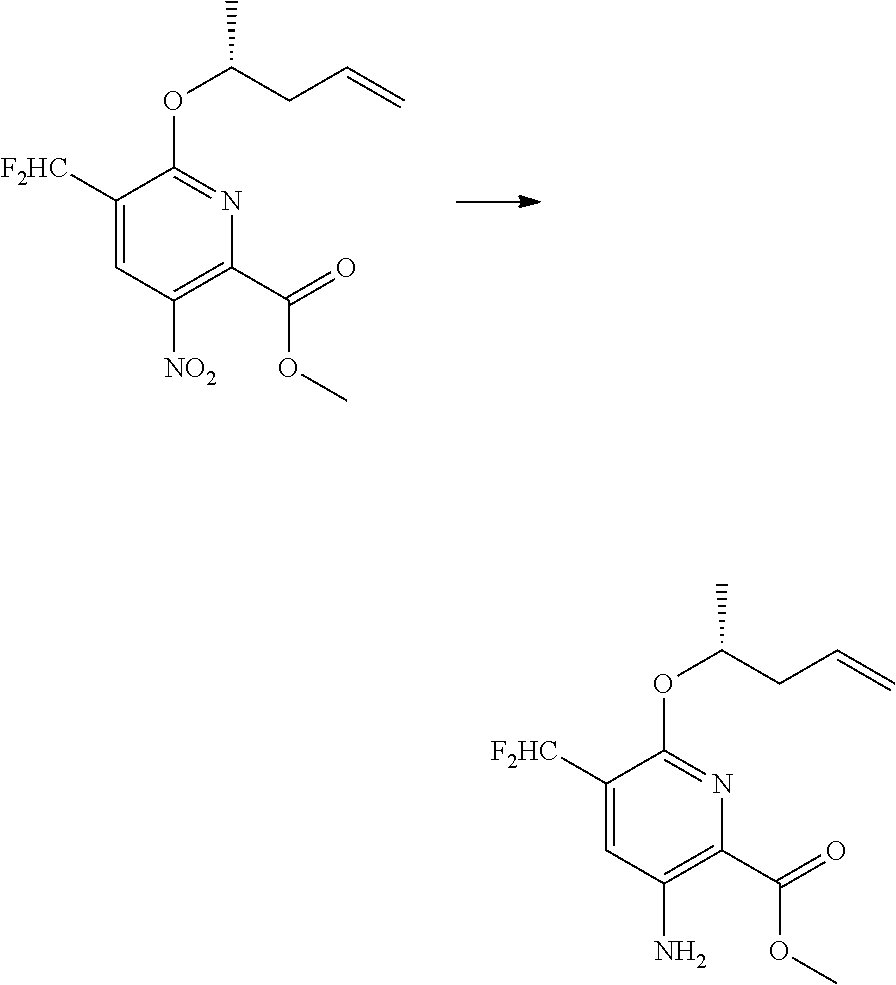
C(C1=C(N)C=C([F2HC])C(OC(CC=C)C)=N1)(=O)OC.C(C1=C([NO2])C=C([F2HC])C(OC(CC=C)C)=N1)(=O)OC
